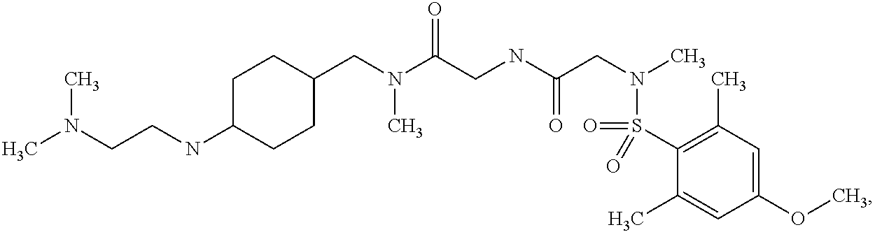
C1(CN(C(CNC(CN(C)S(=O)(C2=C(C)C=C(OC)C=C2C)=O)=O)=O)C)CCC(NCCN(C)C)CC1
